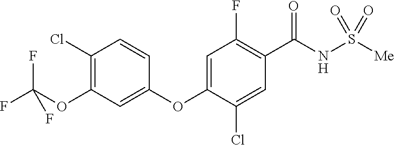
C1(Cl)=C(OC(F)(F)F)C=C(OC2=CC(F)=C(C(NS([Me])(=O)=O)=O)C=C2Cl)C=C1
